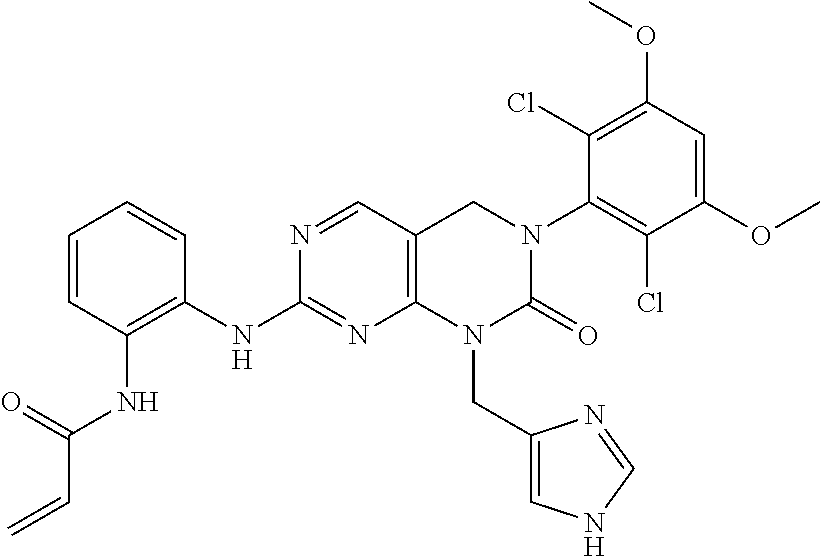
C12=C(C=NC(NC3=C(NC(C=C)=O)C=CC=C3)=N1)CN(C1=C(Cl)C(OC)=CC(OC)=C1Cl)C(=O)N2CC1=CNC=N1
